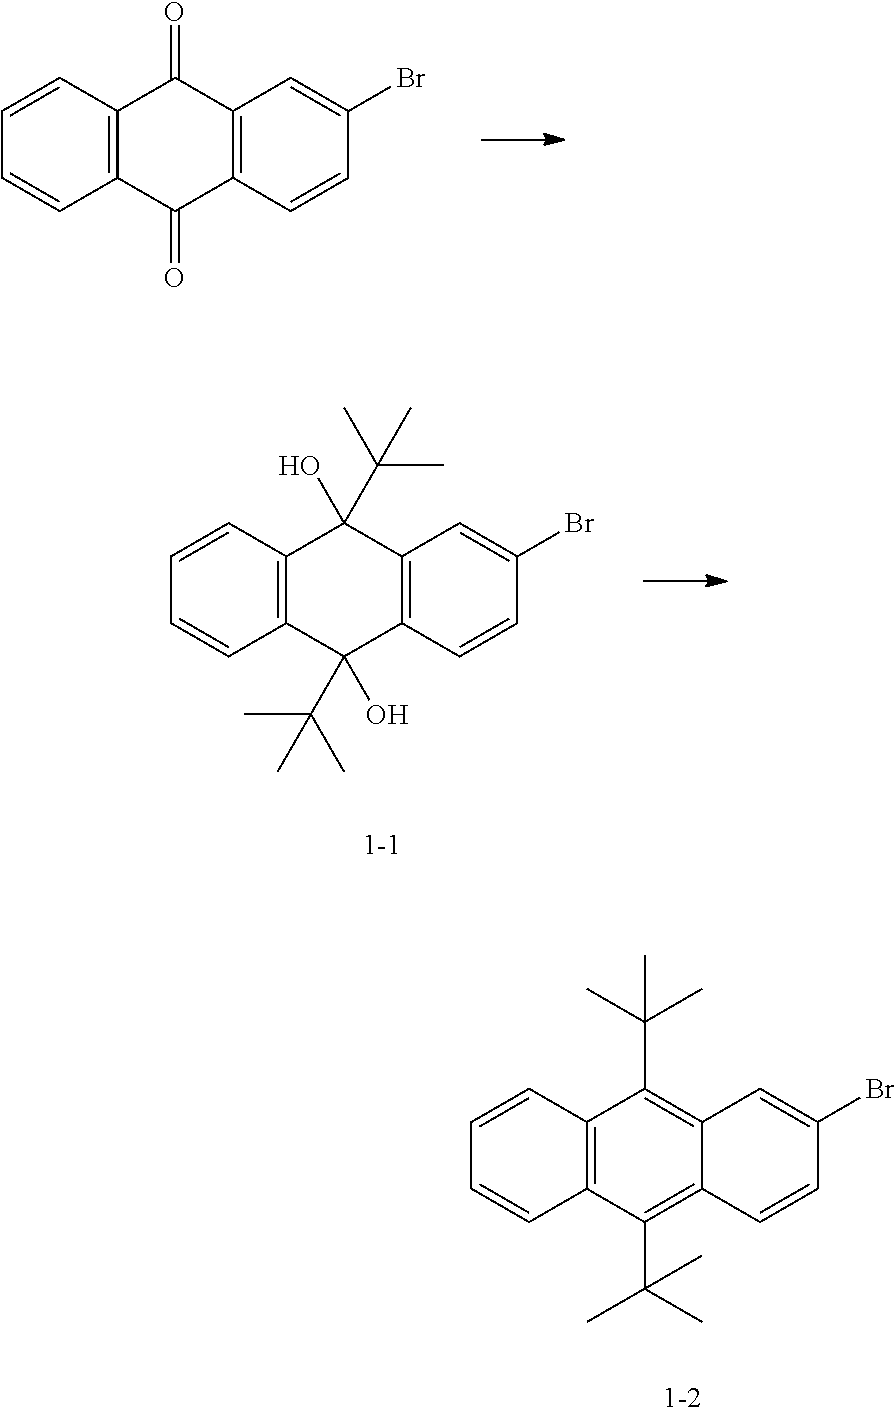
C12=C(C(=O)C3=C(C1=O)C=C(Br)C=C3)C=CC=C2.C12=C(C(C(C)(C)C)(O)C3=C(C1(O)C(C)(C)C)C=C(Br)C=C3)C=CC=C2.C12=C(C(C(C)(C)C)=C3C(=C1C(C)(C)C)C=C(Br)C=C3)C=CC=C2
